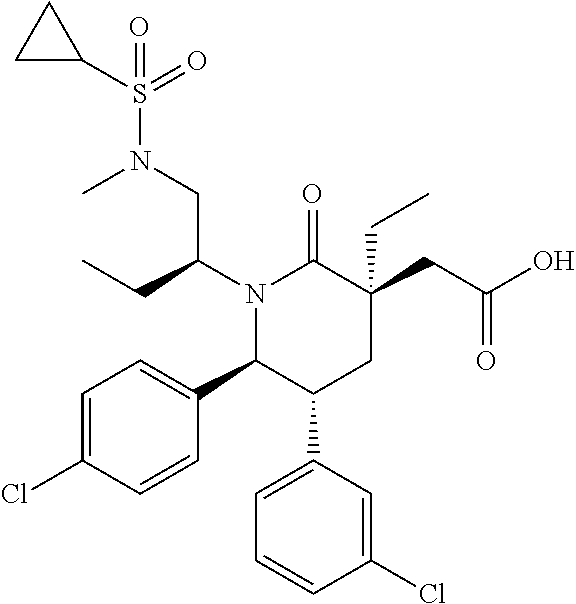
N1(C(CC)CN(S(=O)(C2CC2)=O)C)C(C2=CC=C(Cl)C=C2)C(C2=CC=CC(Cl)=C2)CC(CC(=O)O)(CC)C1=O
